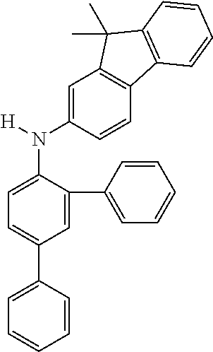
N(C1=CC=C(C2=CC=CC=C2)C=C1C1=CC=CC=C1)(C1=CC2=C(C=C1)C1=C(C2(C)C)C=CC=C1)[H]
